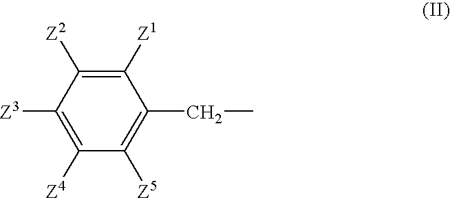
[Z3]C1=C([Z4])C([Z5])=C(CC)C([Z1])=C1[Z2]
